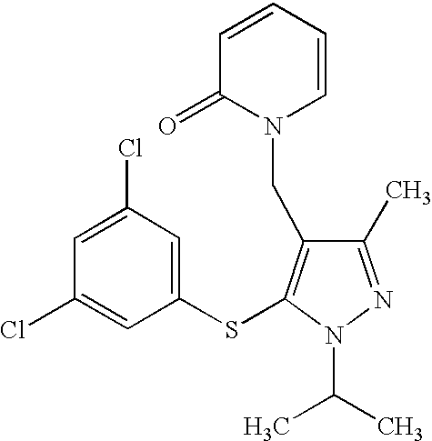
C1(C)=NN(C(C)C)C(SC2=CC(Cl)=CC(Cl)=C2)=C1CN1C=CC=CC1=O
